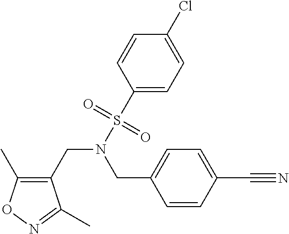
C1=CC(C#N)=CC=C1CN(CC1=C(C)ON=C1C)S(C1=CC=C(Cl)C=C1)(=O)=O
